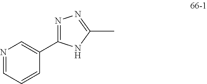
C1=NC=C(C2=NN=C(C)N2)C=C1
